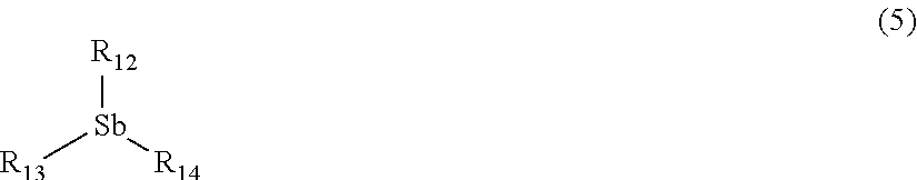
[R12][Sb]([R14])[R13]
